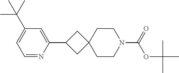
C1(C2CC3(C2)CCN(C(=O)OC(C)(C)C)CC3)=CC(C(C)(C)C)=CC=N1
